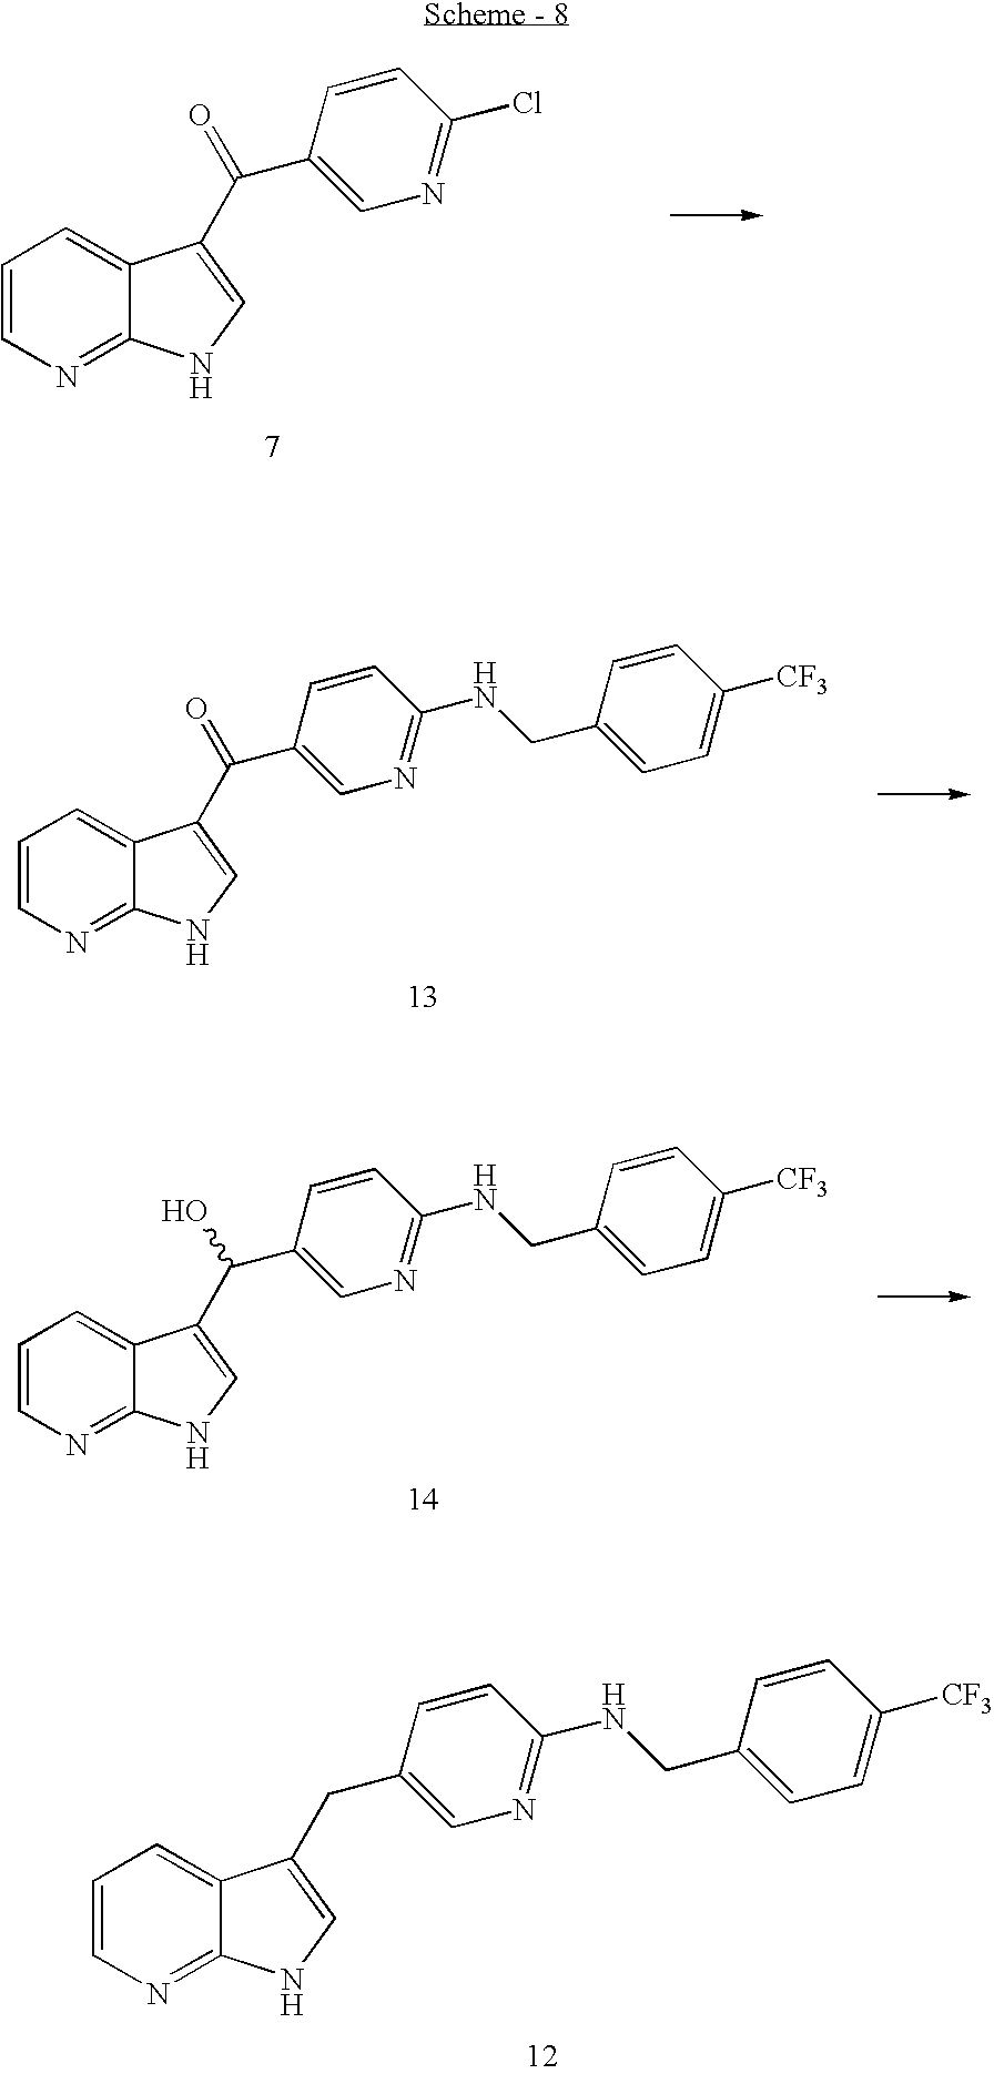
C1=CN=C2C(=C1)C(C(C1=CN=C(Cl)C=C1)=O)=CN2.C1=CN=C2C(=C1)C(C(C1=CN=C(NCC3=CC=C([CF3])C=C3)C=C1)=O)=CN2.C1=CN=C2C(=C1)C(C(C1=CN=C(NCC3=CC=C([CF3])C=C3)C=C1)O)=CN2.C1=CN=C2C(=C1)C(CC1=CN=C(NCC3=CC=C([CF3])C=C3)C=C1)=CN2
